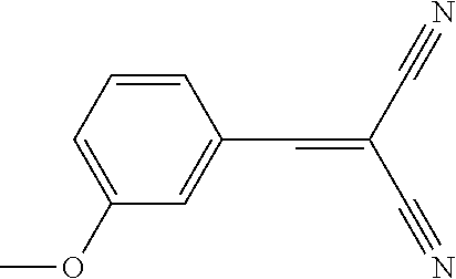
C1=CC(C=C(C#N)C#N)=CC(OC)=C1
